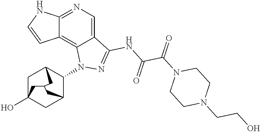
C1C2(O)CC3C(N4C5=C6C(=NC=C5C(NC(C(N5CCN(CCO)CC5)=O)=O)=N4)NC=C6)C1CC(C2)C3
